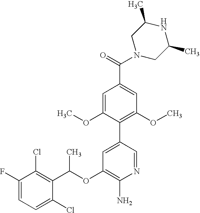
FC1=CC=C(Cl)C(C(OC2=C(N)N=CC(C3=C(OC)C=C(C(N4CC(C)NC(C)C4)=O)C=C3OC)=C2)C)=C1Cl
